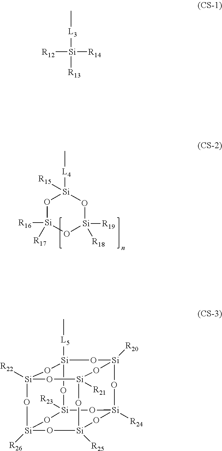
O1[Si]([R16])([R17])O[Si]([R19])([R18])O[Si]1([L4]C)[R15].C[L3][Si]([R13])([R14])[R12].[Si]12([R22])O[Si]3([R26])O[Si]4([R25])O[Si]([R21])(O1)O[Si]1([R20])O[Si]([R24])(O4)O[Si]([R23])(O[Si]([L5]C)(O1)O2)O3
